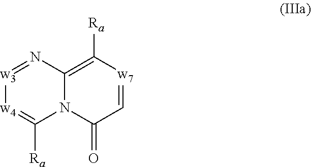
[w3]1=NC2=C([Ra])[w7]=CC(=O)N2C([Ra])=[w4]1
